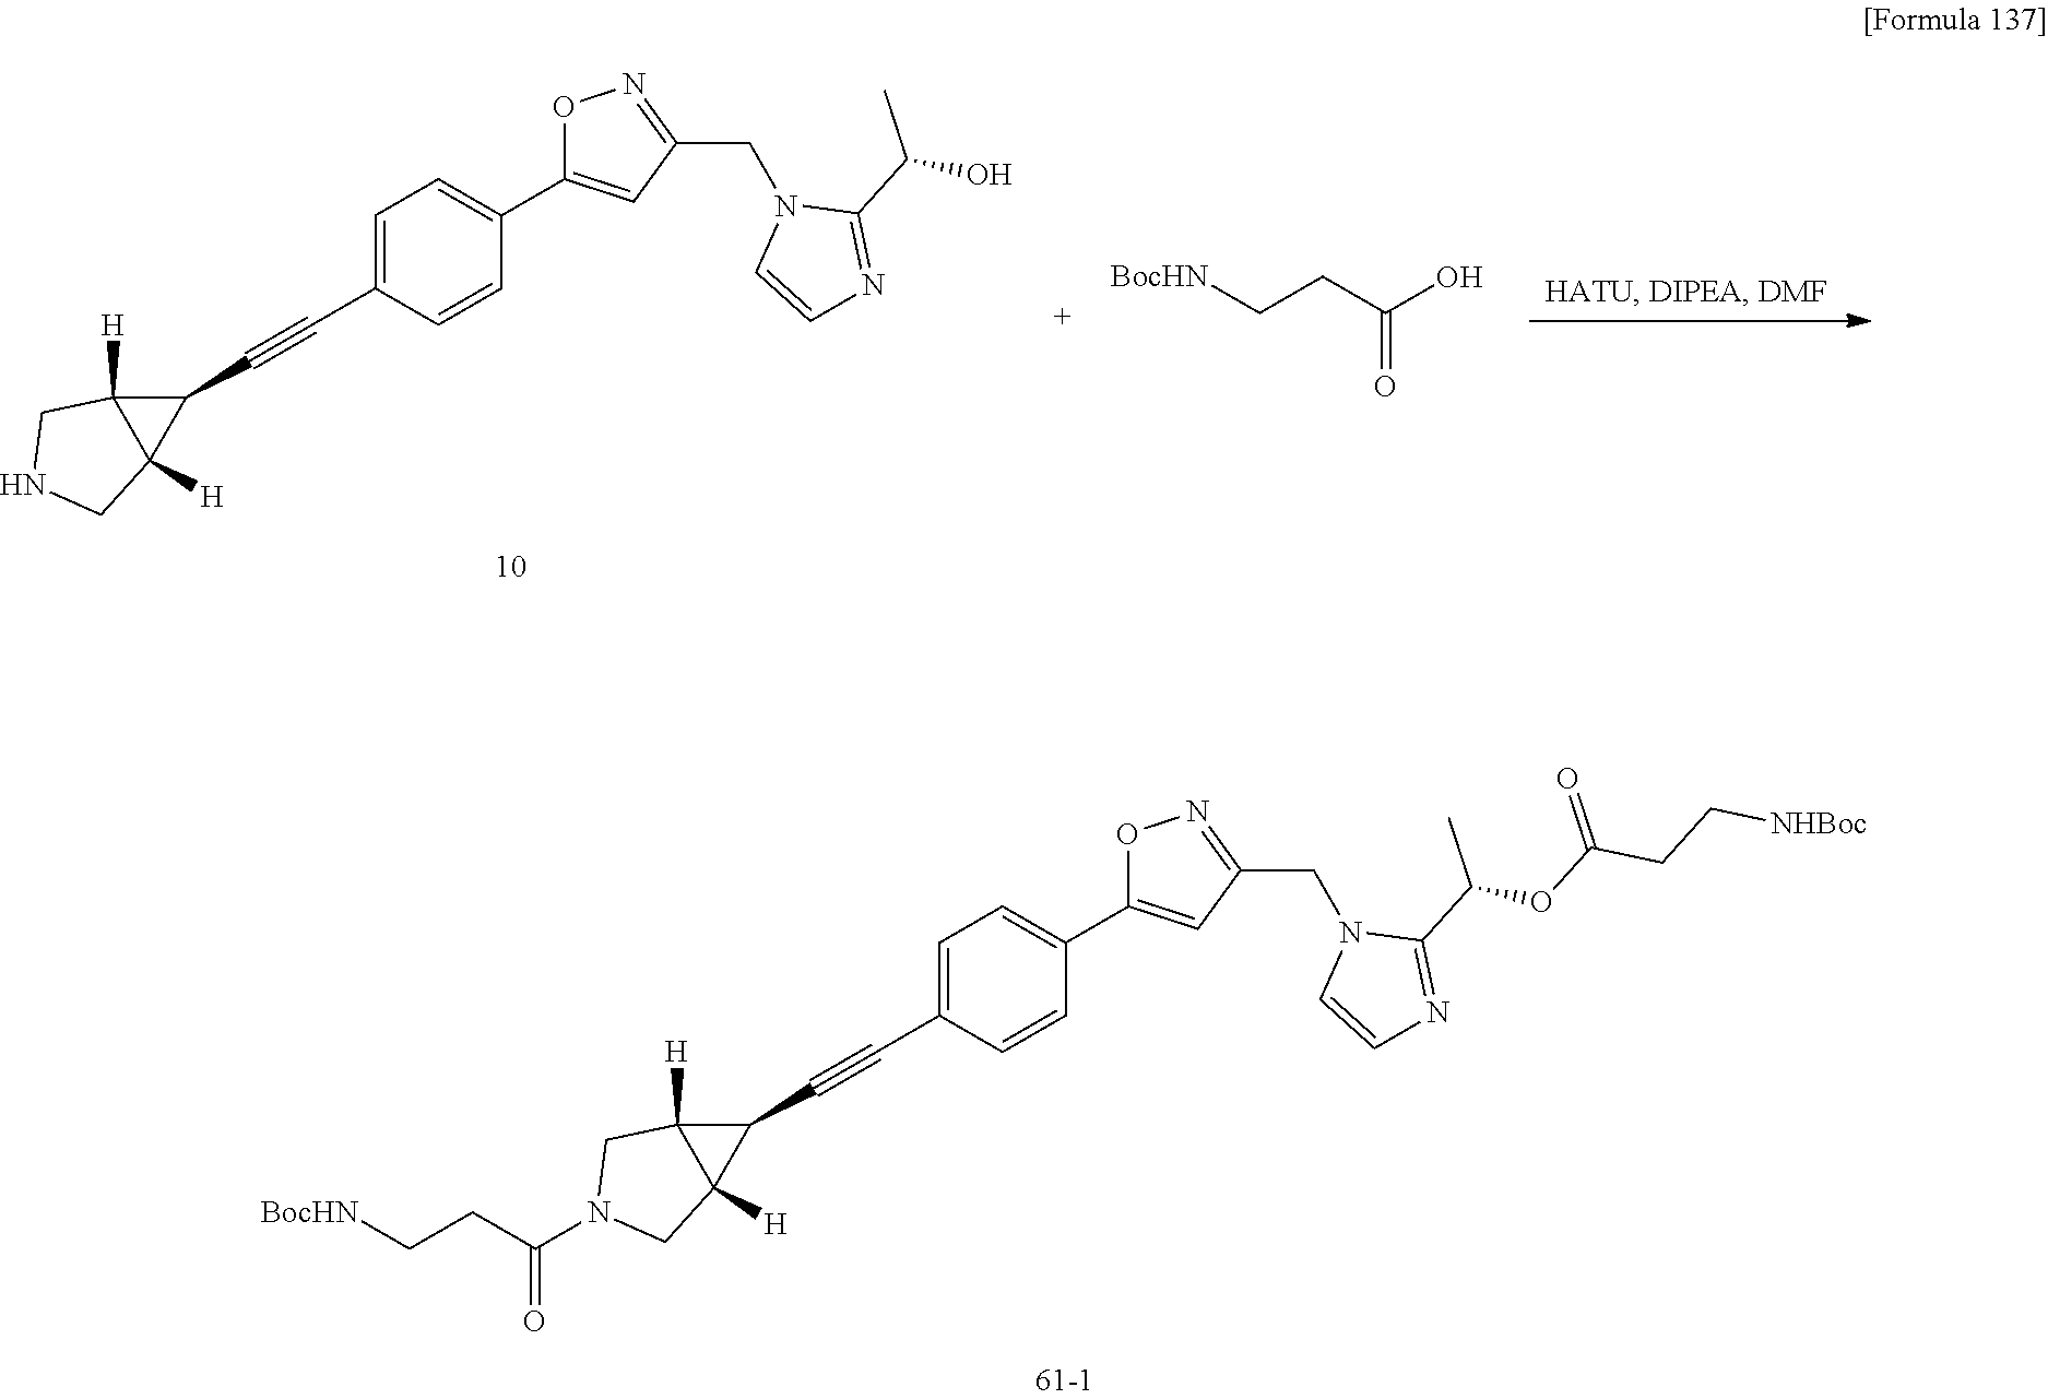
C1=C(C#CC2C3([H])C2([H])CN(C(CC[BocHN])=O)C3)C=CC(C2=CC(CN3C=CN=C3C(C)OC(CC[NHBoc])=O)=NO2)=C1.C1=C(C#CC2C3([H])C2([H])CNC3)C=CC(C2=CC(CN3C=CN=C3C(C)O)=NO2)=C1.[BocHN]CCC(O)=O
